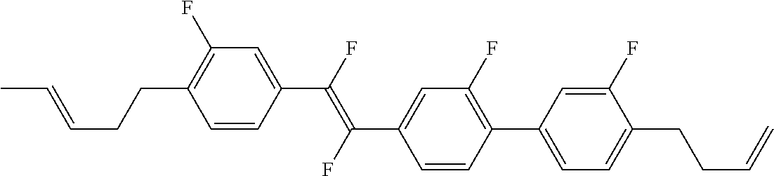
C1=CC(C(=C(C2=CC(F)=C(C3=CC=C(CCC=C)C(F)=C3)C=C2)F)F)=CC(F)=C1CCC=CC
